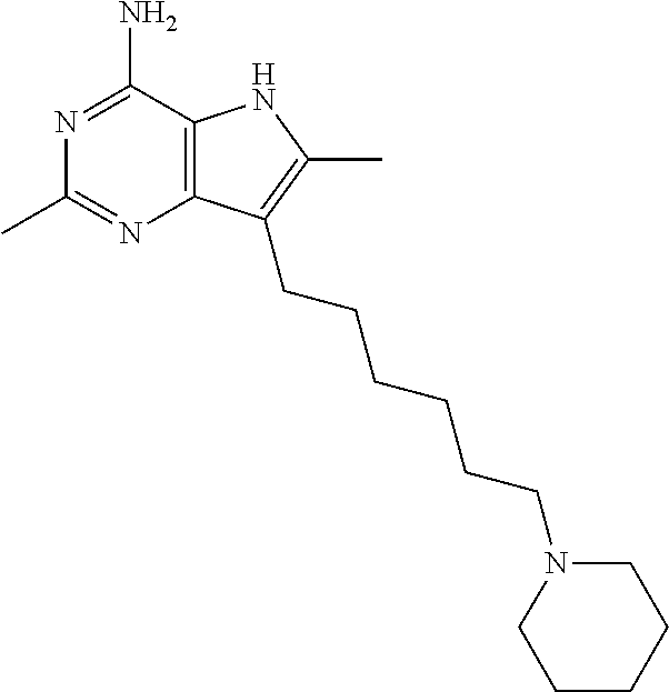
C12=C(N=C(C)N=C1N)C(CCCCCCN1CCCCC1)=C(C)N2
